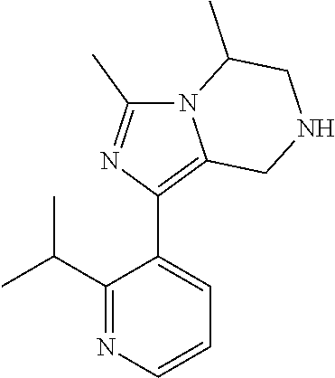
C1(C(C)C)=NC=CC=C1C1=C2N(C(C)=N1)C(C)CNC2
